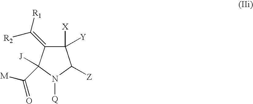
C1([X])([Y])C(=C([R1])[R2])C([J])(C([M])=O)N([Q])C1[Z]
